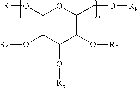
C1(O[R])C(O[R5])C(O[R6])C(O[R7])C(CO[R8])O1
